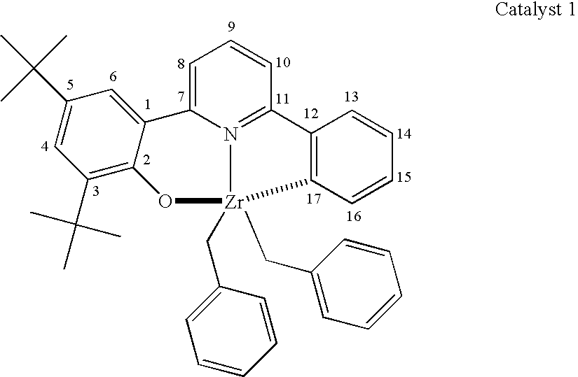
C1(C(C)(C)C)=CC(C(C)(C)C)=C2C(=C1)C1=CC=CC3=N1[Zr](CC1=CC=CC=C1)(CC1=CC=CC=C1)(O2)C1=C3C=CC=C1
